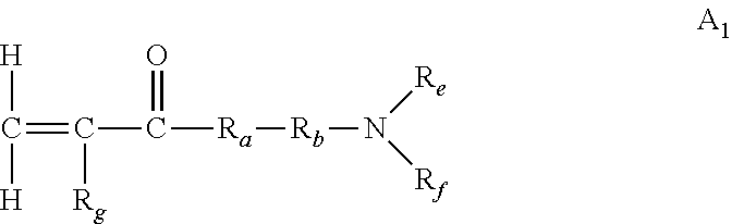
[H]C(=C([Rg])C(=O)[Ra][Rb]N([Rf])[Re])[H]
